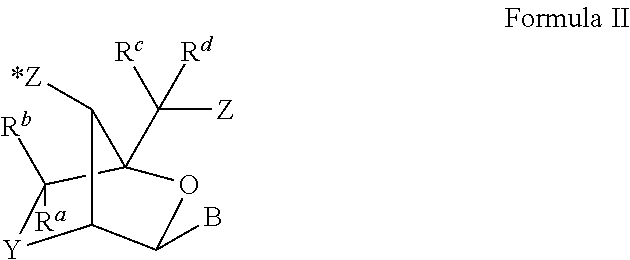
[Y]1C2C(B)OC(C([Z])([Rc])[Rd])(C1([Ra])[Rb])C2[*Z]
